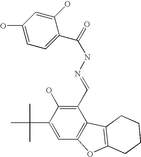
C1(O)=CC(O)=CC=C1C(=O)NN=CC1=C(O)C(C(C)(C)C)=CC2=C1C1=C(O2)CCCC1
